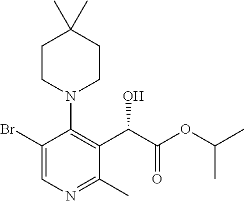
C1CN(C2=C(C(C(OC(C)C)=O)O)C(C)=NC=C2Br)CCC1(C)C
